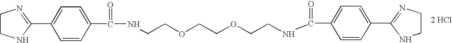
C1(C2=CC=C(C(=O)NCCOCCOCCNC(=O)C3=CC=C(C4=NCCN4)C=C3)C=C2)=NCCN1.[2 HCl]
